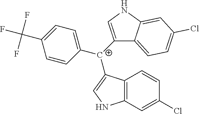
C1([C+](C2=CNC3=C2C=CC(Cl)=C3)C2=CNC3=CC(Cl)=CC=C23)=CC=C(C(F)(F)F)C=C1
